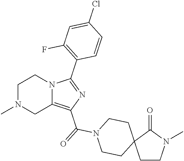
C1N(C)CC2=C(C(=O)N3CCC4(CC3)CCN(C)C4=O)N=C(C3=C(F)C=C(Cl)C=C3)N2C1
